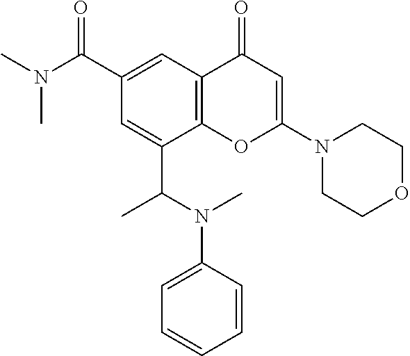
C12=C(C=C(C(N(C)C)=O)C=C1C(N(C1=CC=CC=C1)C)C)C(=O)C=C(N1CCOCC1)O2
